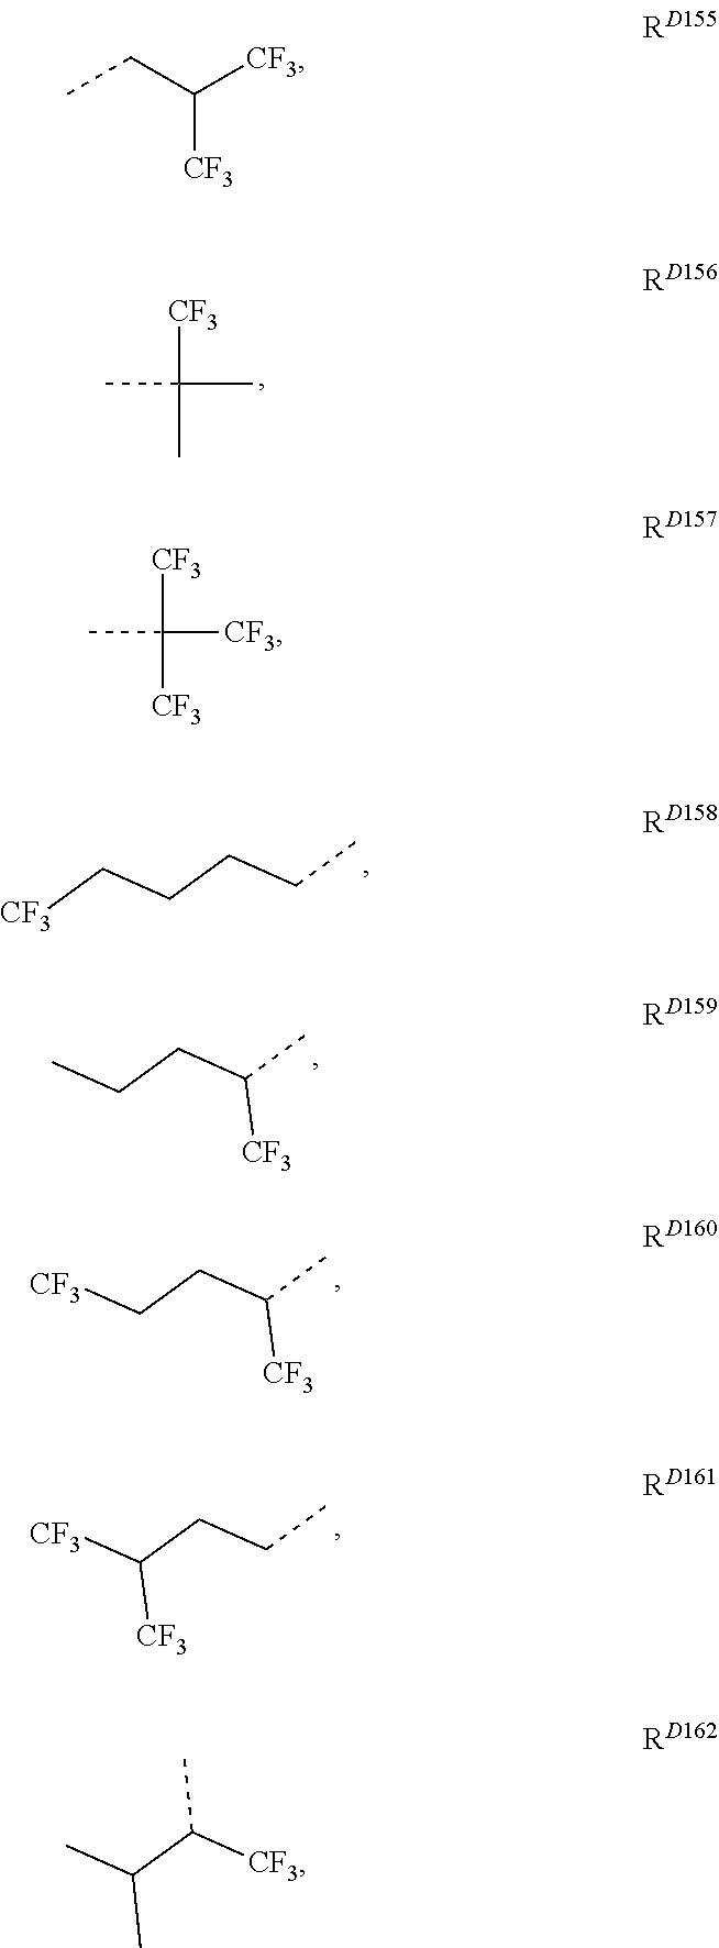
[CF3]C(C)(C)C.CCCCC[CF3].CC(CCC)[CF3].CC(CC[CF3])[CF3].CCCC([CF3])[CF3].[CF3]C(CC)[CF3].[CF3]C([CF3])([CF3])C.[CF3]C(C(C)C)C
